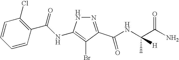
C1=CC=CC(C(=O)NC2=C(Br)C(C(=O)NC(C(N)=O)(C)[H])=NN2)=C1Cl
